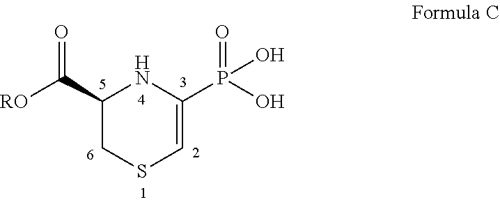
C1(C([RO])=O)CSC=C(P(O)(=O)O)N1
